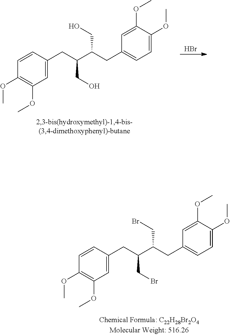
C1=CC(OC)=C(OC)C=C1CC(C(CC1=CC=C(OC)C(OC)=C1)CO)CO.Br.C1=CC(OC)=C(OC)C=C1CC(C(CC1=CC=C(OC)C(OC)=C1)CBr)CBr
